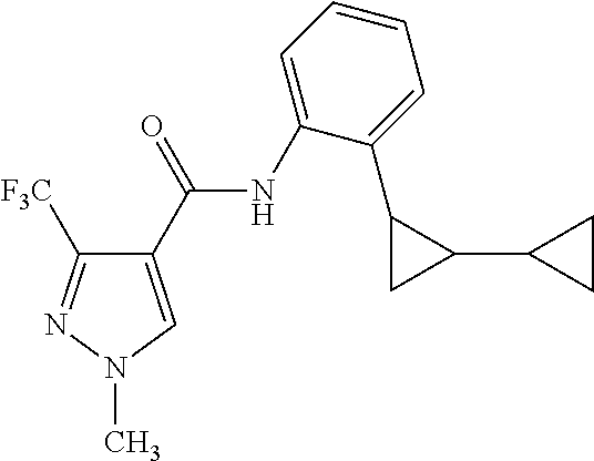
C1(C(NC2=CC=CC=C2C2CC2C2CC2)=O)=CN(C)N=C1[F3C]
